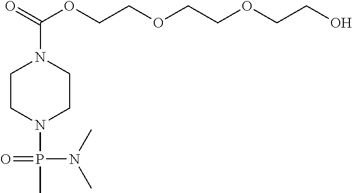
O=C(OCCOCCOCCO)N1CCN(P(C)(N(C)C)=O)CC1
